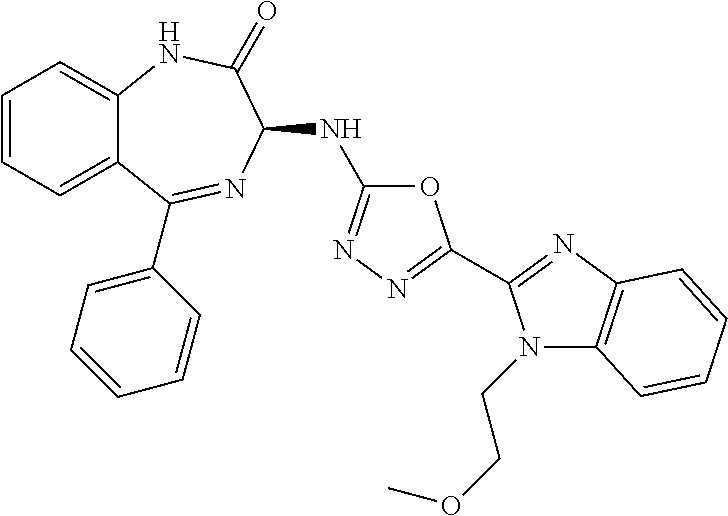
C1=CC=C2C(=C1)NC(=O)C(NC1=NN=C(C3=NC4=C(N3CCOC)C=CC=C4)O1)N=C2C1=CC=CC=C1
